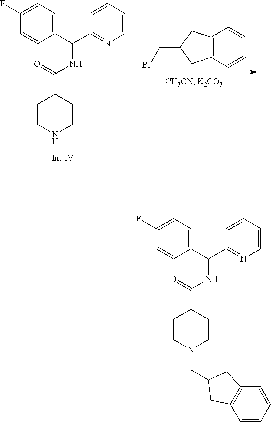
C12=C(C=CC=C1)CC(CBr)C2.C1CNCCC1C(NC(C1=NC=CC=C1)C1=CC=C(F)C=C1)=O.C1CN(CC2CC3=C(C2)C=CC=C3)CCC1C(NC(C1=NC=CC=C1)C1=CC=C(F)C=C1)=O
